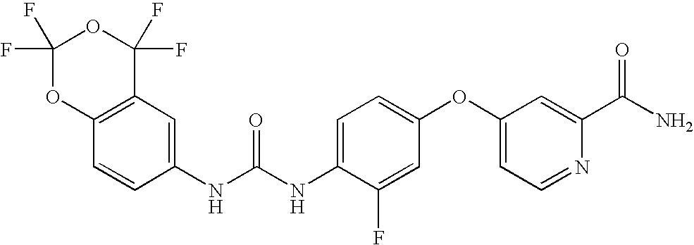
C1(F)(F)OC2=C(C(F)(F)O1)C=C(NC(NC1=CC=C(OC3=CC=NC(C(N)=O)=C3)C=C1F)=O)C=C2
